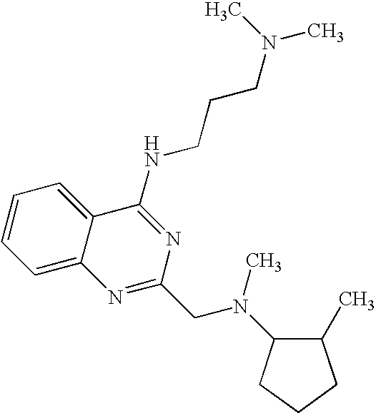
C1=C2C(=CC=C1)C(NCCCN(C)C)=NC(CN(C)C1C(C)CCC1)=N2
